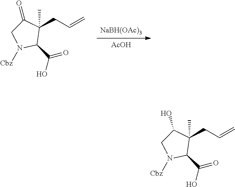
[NaBH(OAc)3].[AcOH].C(C1(C)C(C(O)=O)N([Cbz])CC1=O)C=C.C(C1(C)C(C(O)=O)N([Cbz])CC1O)C=C
